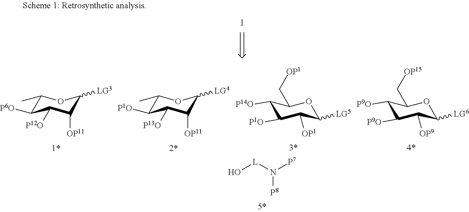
I.C1(C)C([P6O])C([P12O])C([OP11])C([LG3])O1.C1(C)C([P1O])C([P13O])C([OP11])C([LG4])O1.C1([P14O])C([P1O])C([OP1])C([LG5])OC1C[OP1].C1([P9O])C([P9O])C([OP9])C([LG6])OC1C[OP15].O[L]N([P7])[P8]
